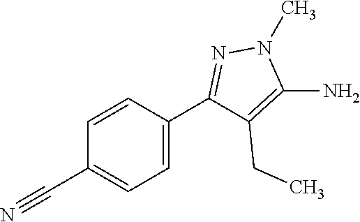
C1(C#N)=CC=C(C2=NN(C)C(N)=C2CC)C=C1
